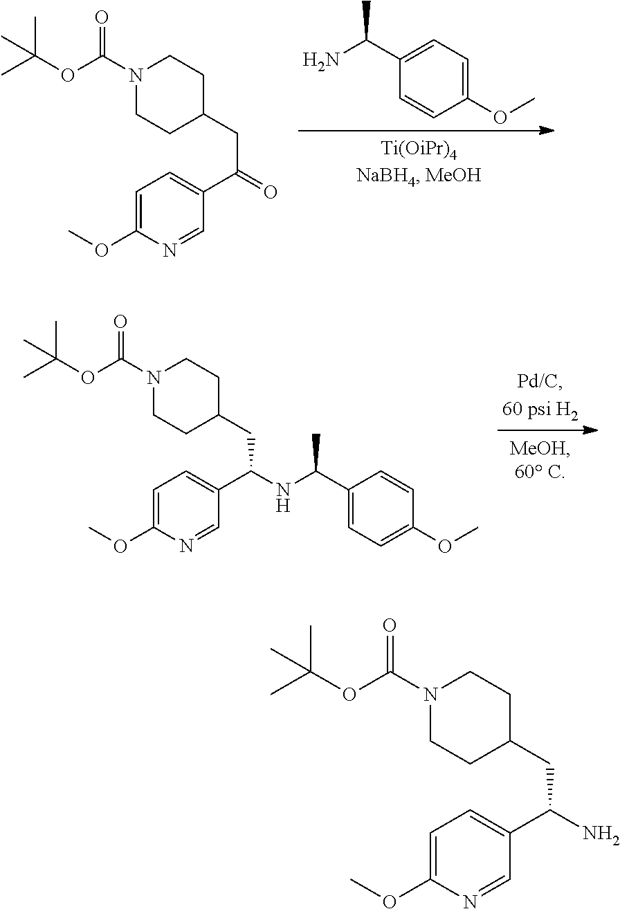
N1(C(OC(C)(C)C)=O)CCC(CC(=O)C2=CC=C(OC)N=C2)CC1.C1(OC)=CC=C(C(N)C)C=C1.N1(C(OC(C)(C)C)=O)CCC(CC(C2=CC=C(OC)N=C2)NC(C2=CC=C(OC)C=C2)C)CC1.N1(C(OC(C)(C)C)=O)CCC(CC(C2=CC=C(OC)N=C2)N)CC1
